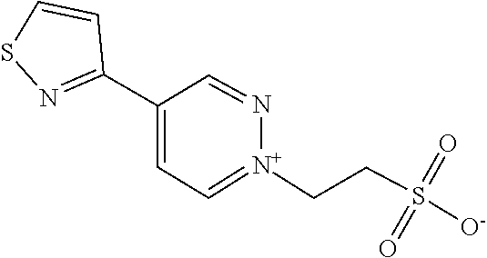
C1(C2=NSC=C2)=CC=[N+](CCS(=O)([O-])=O)N=C1
